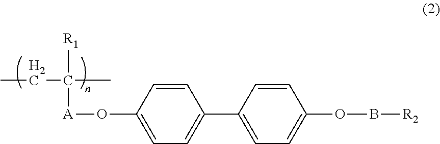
CCC([R1])(C)[A]OC1=CC=C(C2=CC=C(OB[R2])C=C2)C=C1
